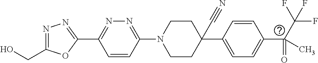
OCC1=NN=C(C2=NN=C(N3CCC(C#N)(C4=CC=C(C(C)(=O)C(F)(F)F)C=C4)CC3)C=C2)O1
